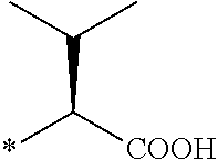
C(C(C)C)([COOH])*
